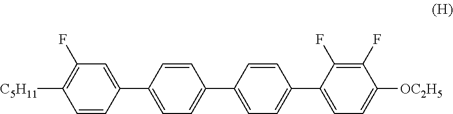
C1=CC(C2=CC=C(C3=CC=C(C4=CC=C([OC2H5])C(F)=C4F)C=C3)C=C2)=CC(F)=C1[C5H11]
